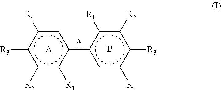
c1([R3])c([R2])c([R1])c(c2cc([R4])c([R3])c([R2])c2[R1])cc1[R4].[A].B
